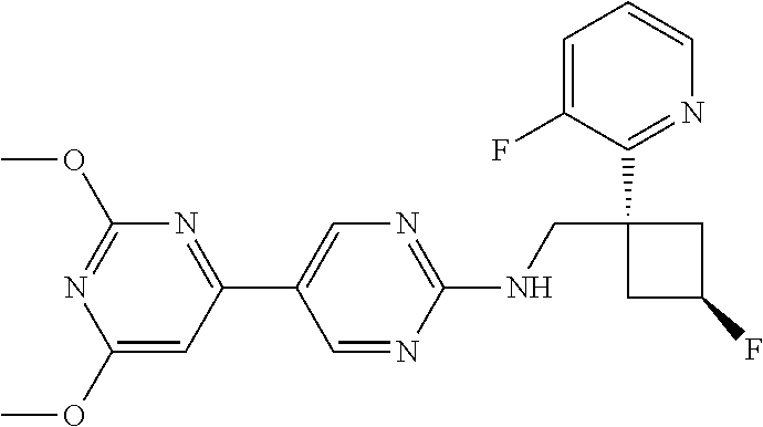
C1(C2=CN=C(NCC3(C4=NC=CC=C4F)CC(F)C3)N=C2)=NC(OC)=NC(OC)=C1
